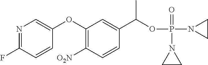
N1=C(F)C=CC(OC2=C([O2N])C=CC(C(OP(N3CC3)(=O)N3CC3)C)=C2)=C1
